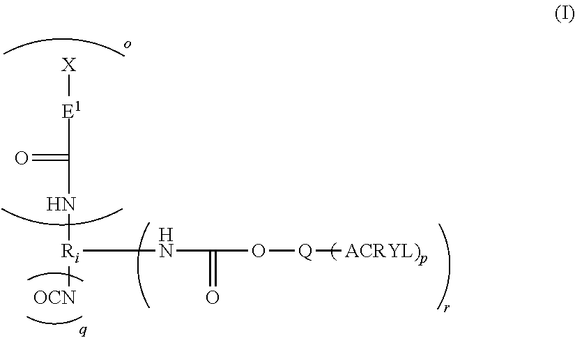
[X][E1]C(=O)N[Ri]([OCN])NC(=O)O[Q][ACRYL)p]
